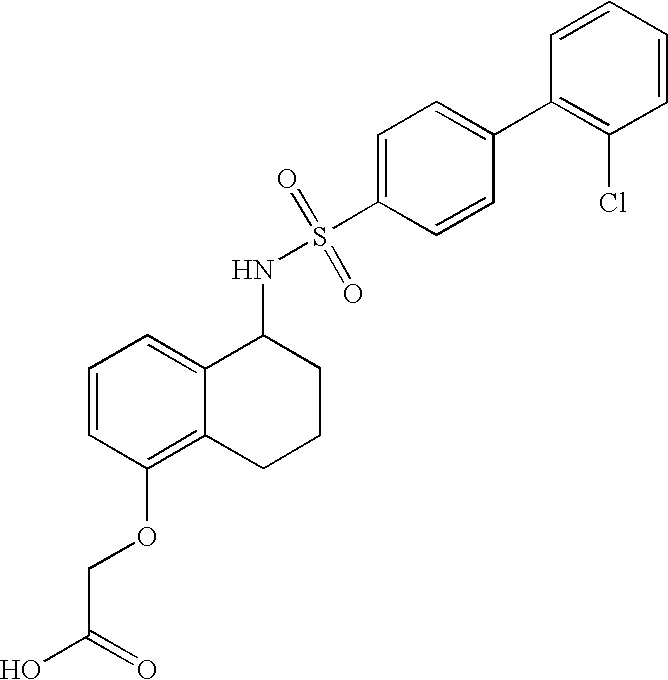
C1=CC=CC(Cl)=C1C1=CC=C(S(=O)(=O)NC2C3=CC=CC(OCC(O)=O)=C3CCC2)C=C1
